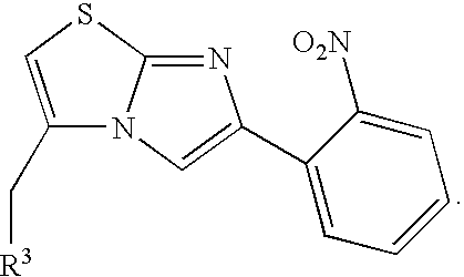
C1(C[R3])=CSC2=NC(C3=CC=CC=C3[O2N])=CN12
